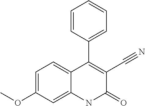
C1=CC(C2=C(C#N)C(=O)NC3=CC(OC)=CC=C23)=CC=C1
